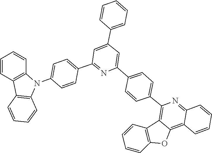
C1=CC2=C(C=C1)C1=C(N2C2=CC=C(C3=NC(C4=CC=C(C5=C6C(=C7C(=N5)C=CC=C7)OC5=C6C=CC=C5)C=C4)=CC(C4=CC=CC=C4)=C3)C=C2)C=CC=C1
